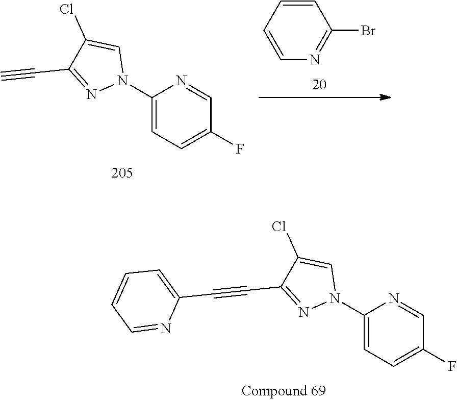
C1=CC=CN=C1Br.C1(N2C=C(Cl)C(C#C)=N2)=CC=C(F)C=N1.C1(N2C=C(Cl)C(C#CC3=CC=CC=N3)=N2)=CC=C(F)C=N1
